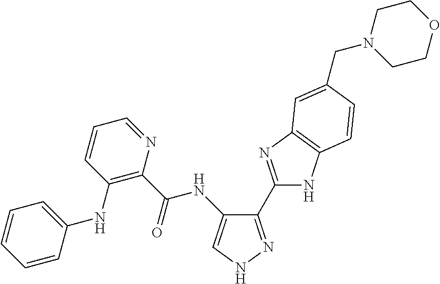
C(=O)(NC1=CNN=C1C1=NC2=C(N1)C=CC(CN1CCOCC1)=C2)C1=C(NC2=CC=CC=C2)C=CC=N1
